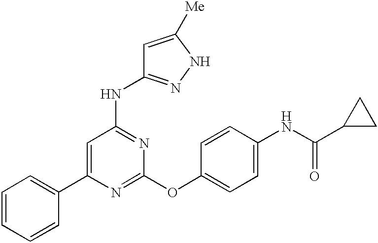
C1=C(C2=CC=CC=C2)N=C(OC2=CC=C(NC(=O)C3CC3)C=C2)N=C1NC1=NNC([Me])=C1
